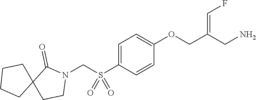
C1=C(S(CN2C(=O)C3(CC2)CCCC3)(=O)=O)C=CC(OCC(CN)=CF)=C1
